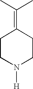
C1CN([H])CCC1=C(C)C
